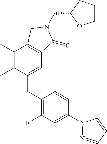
C1(CC2=C(F)C=C(N3N=CC=C3)C=C2)=CC2=C(C(C)=C1C)CN(CC1OCCC1)C2=O
